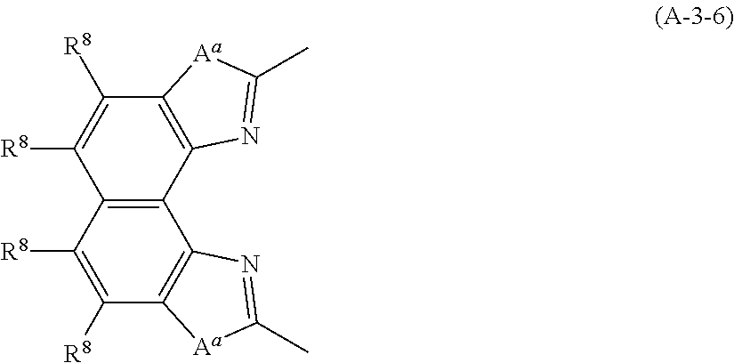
C12=C(C([R8])=C([R8])C3=C1C1=C(C([R8])=C3[R8])[Aa]C(C)=N1)[Aa]C(C)=N2
